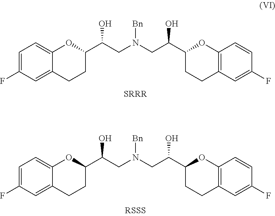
C1=C(F)C=C2C(=C1)OC(C(CN(CC(C1OC3=C(CC1)C=C(F)C=C3)O)[Bn])O)CC2.[SRRR].C1=C(F)C=C2C(=C1)OC(C(CN(CC(C1OC3=C(CC1)C=C(F)C=C3)O)[Bn])O)CC2
